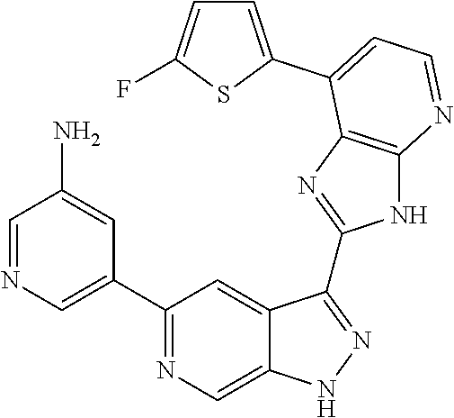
C1=NC=C(C2=NC=C3C(=C2)C(C2=NC4=C(N2)N=CC=C4C2=CC=C(F)S2)=NN3)C=C1N
